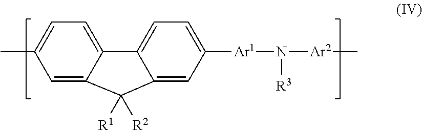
C1=C2C(=CC=C1C)C1=CC=C([Ar1]N([Ar2]C)[R3])C=C1C2([R1])[R2]
